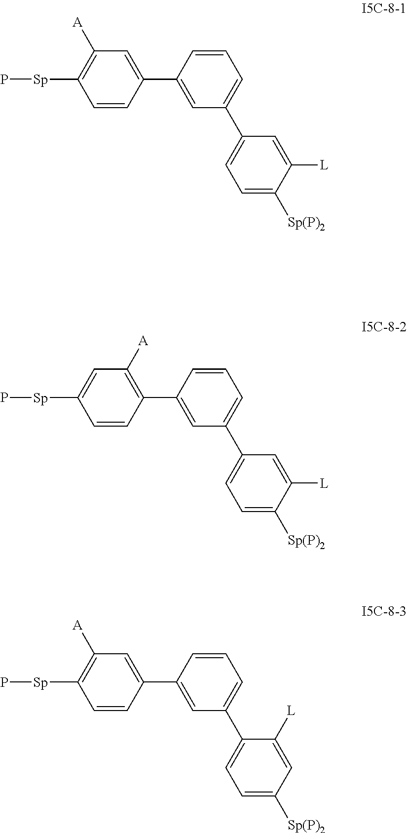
C1=CC=C(C2=CC=C([Sp(P)2])C([L])=C2)C=C1C1=CC([A])=C([Sp]P)C=C1.C1=CC=C(C2=CC=C([Sp(P)2])C([L])=C2)C=C1C1=C([A])C=C([Sp]P)C=C1.C1=CC=C(C2=CC=C([Sp(P)2])C=C2[L])C=C1C1=CC([A])=C([Sp]P)C=C1
